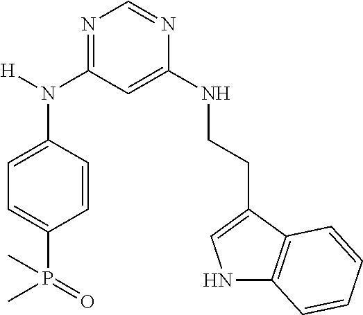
N1=C(N(C2=CC=C(P(=O)(C)C)C=C2)[H])C=C(NCCC2=CNC3=C2C=CC=C3)N=C1
